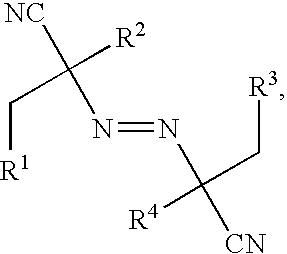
N(=NC([CN])([R4])C[R3])C([NC])([R2])C[R1]
